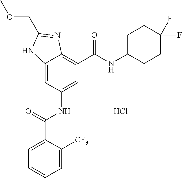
C12=CC(NC(=O)C3=CC=CC=C3[CF3])=CC(C(=O)NC3CCC(F)(F)CC3)=C1N=C(COC)N2.Cl
